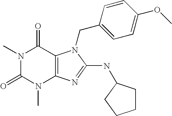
N1(C)C(=O)N(C)C2=C(C1=O)N(CC1=CC=C(OC)C=C1)C(NC1CCCC1)=N2
